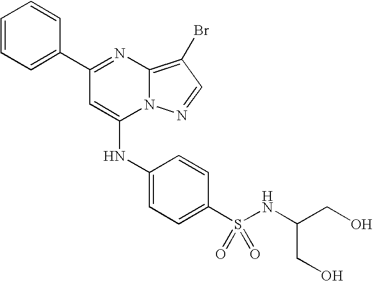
C1=C(C2=NC3=C(Br)C=NN3C(NC3=CC=C(S(NC(CO)CO)(=O)=O)C=C3)=C2)C=CC=C1
